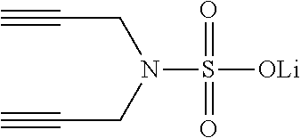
N(S([OLi])(=O)=O)(CC#C)CC#C
